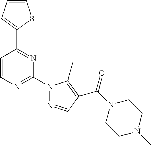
C1=CC=C(C2=NC(N3N=CC(C(N4CCN(C)CC4)=O)=C3C)=NC=C2)S1
